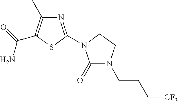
C1(=O)N(CCC[CF3])CCN1C1=NC(C)=C(C(N)=O)S1
